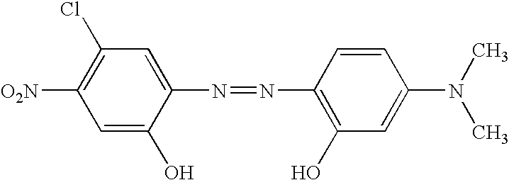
C1=C(O)C(N=NC2=C(O)C=C(N(C)C)C=C2)=CC(Cl)=C1[O2N]
